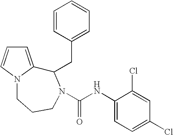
C1=C2N(C=C1)CCCN(C(NC1=CC=C(Cl)C=C1Cl)=O)C2CC1=CC=CC=C1
